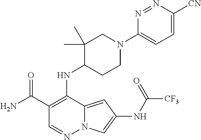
NC(C1=C(NC2CCN(C3=CC=C([CN])N=N3)CC2(C)C)C2=CC(NC([CF3])=O)=CN2N=C1)=O
